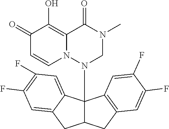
C1(=O)C=CN2C(=C1O)C(=O)N(C)CN2C12C(CC3=C1C=C(F)C(F)=C3)CC1=CC(F)=C(F)C=C21
